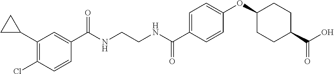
C(NCCNC(C1=CC=C(OC2CCC(C(=O)O)CC2)C=C1)=O)(=O)C1=CC(C2CC2)=C(Cl)C=C1
